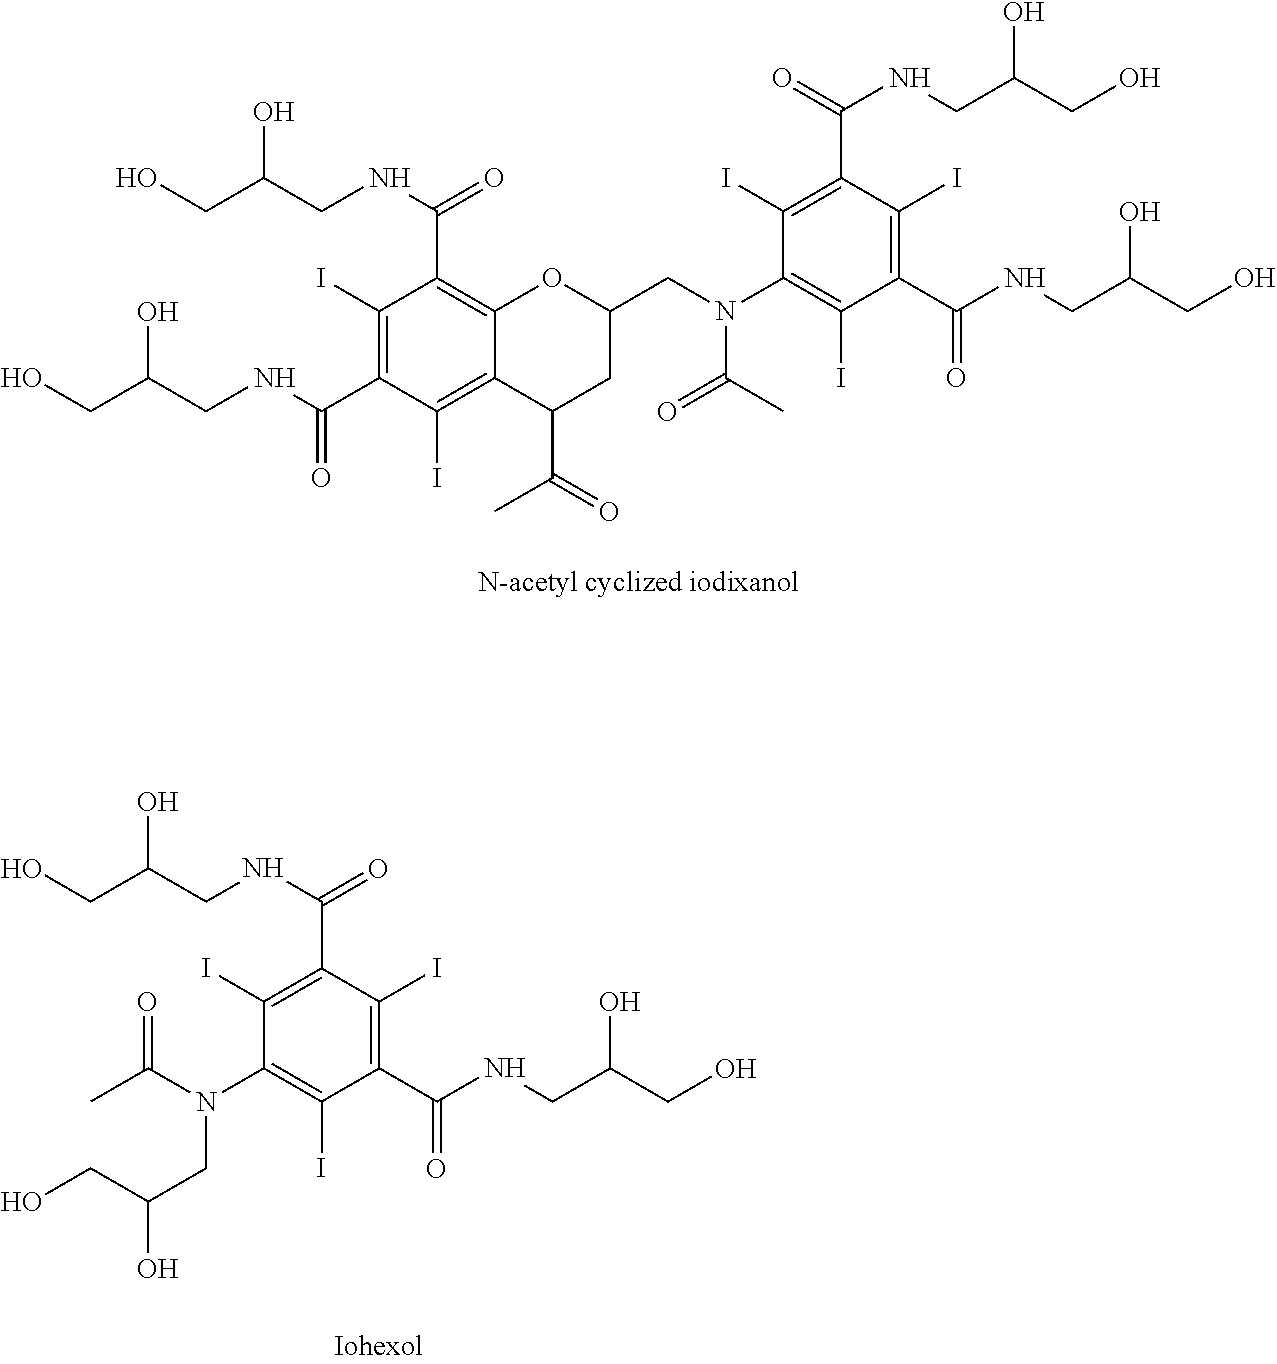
C1(I)=C(C(NCC(CO)O)=O)C(I)=C2C(=C1C(=O)NCC(CO)O)OC(CN(C(=O)C)C1=C(I)C(C(NCC(CO)O)=O)=C(I)C(C(=O)NCC(CO)O)=C1I)CC2C(C)=O.C1(I)=C(C(=O)NCC(CO)O)C(I)=C(C(NCC(CO)O)=O)C(I)=C1N(CC(CO)O)C(C)=O
